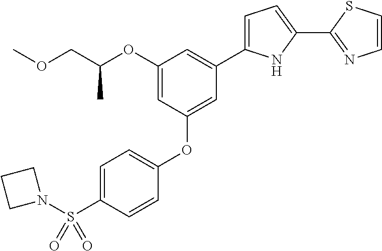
C1=C(S(N2CCC2)(=O)=O)C=CC(OC2=CC(C3=CC=C(C4=NC=CS4)N3)=CC(OC(COC)C)=C2)=C1
